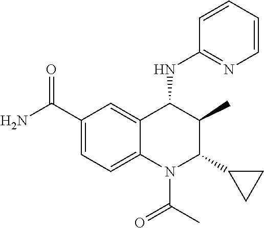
C1(C(=O)N)=CC=C2C(=C1)C(NC1=NC=CC=C1)C(C)C(C1CC1)N2C(=O)C
